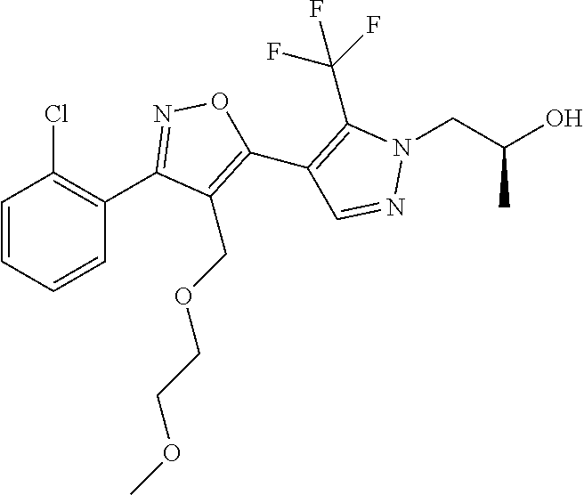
C1(C2=NOC(C3=C(C(F)(F)F)N(CC(O)C)N=C3)=C2COCCOC)=C(Cl)C=CC=C1
